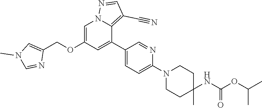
C1=C(OCC2=CN(C)C=N2)C=C(C2=CC=C(N3CCC(NC(OC(C)C)=O)(C)CC3)N=C2)C2=C(C#N)C=NN12
